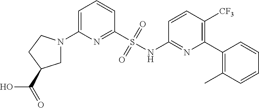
N1(C2=CC=CC(S(NC3=NC(C4=C(C)C=CC=C4)=C([CF3])C=C3)(=O)=O)=N2)CC(C(O)=O)CC1
